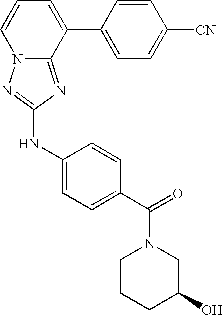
C1=CC=C(C2=CC=C([CN])C=C2)C2=NC(NC3=CC=C(C(=O)N4CCCC(O)C4)C=C3)=NN12
